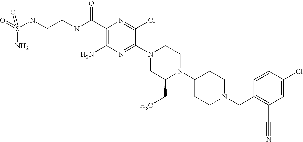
C1(C(NCCNS(N)(=O)=O)=O)=C(N)N=C(N2CC(CC)N(C3CCN(CC4=C(C#N)C=C(Cl)C=C4)CC3)CC2)C(Cl)=N1
